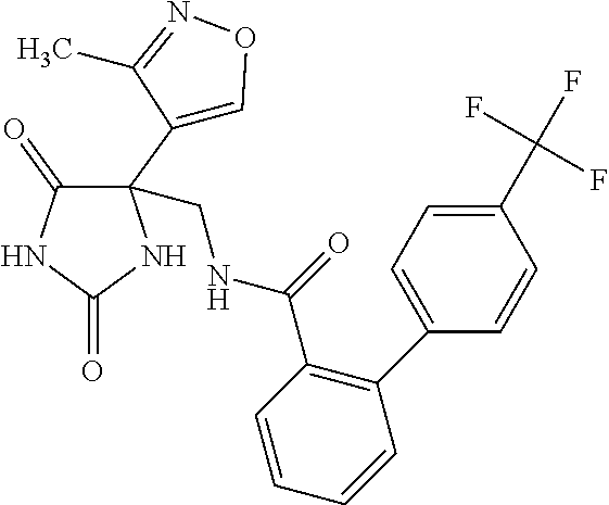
C1(=O)C(C2=CON=C2C)(CNC(=O)C2=C(C3=CC=C(C(F)(F)F)C=C3)C=CC=C2)NC(=O)N1
